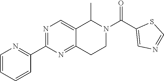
C1=CC=CC(C2=NC=C3C(=N2)CCN(C(=O)C2=CN=CS2)C3C)=N1
